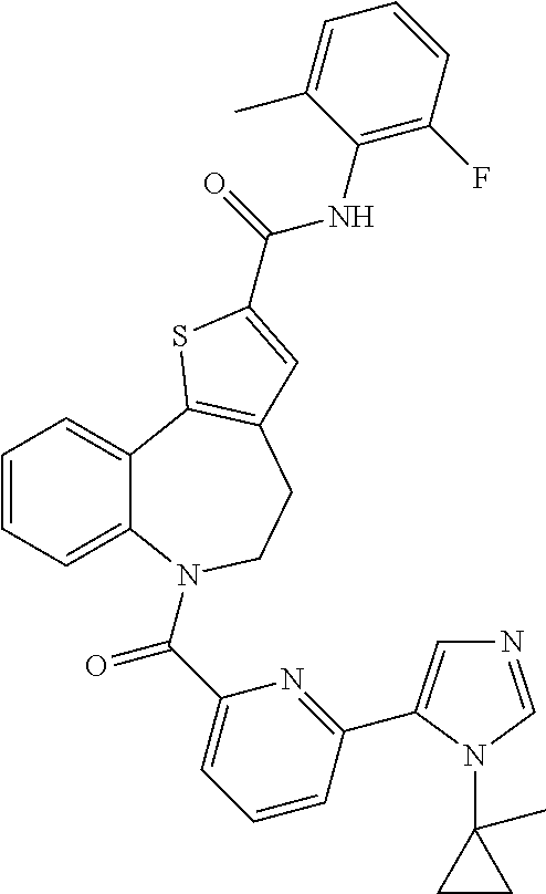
C1=CC=C2C(=C1)C1=C(CCN2C(C2=CC=CC(C3=CN=CN3C3(C)CC3)=N2)=O)C=C(C(=O)NC2=C(F)C=CC=C2C)S1
